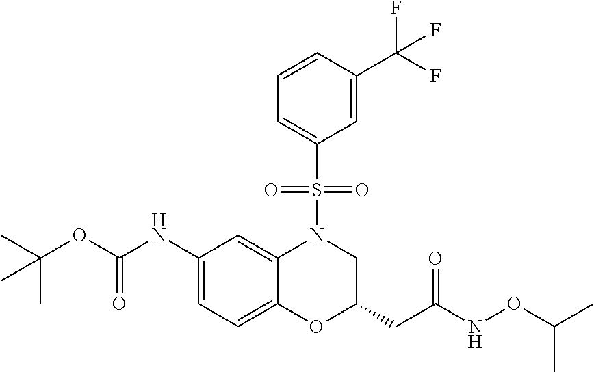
C1(NC(OC(C)(C)C)=O)=CC=C2C(=C1)N(S(C1=CC=CC(C(F)(F)F)=C1)(=O)=O)CC(CC(NOC(C)C)=O)O2
